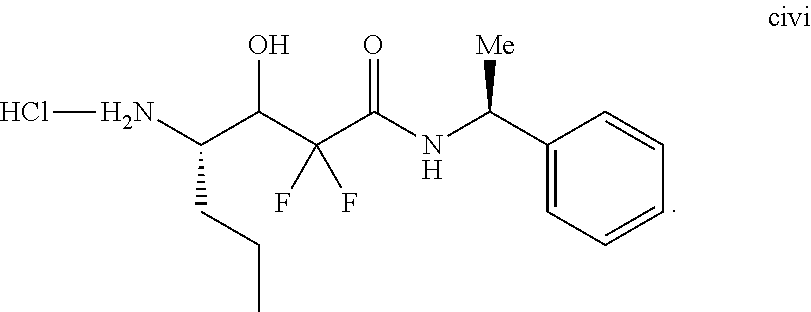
C1(C(NC(C(C(C(NCl)CCC)O)(F)F)=O)[Me])=CC=CC=C1
